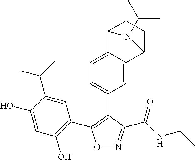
C1(O)=CC(O)=C(C2=C(C3=CC=C4C(=C3)C3CCC4N3C(C)C)C(C(NCC)=O)=NO2)C=C1C(C)C
